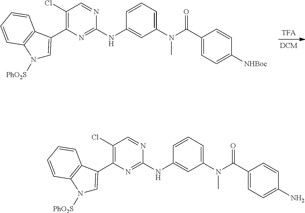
C1(Cl)=C(C2=CN([PhO2S])C3=C2C=CC=C3)N=C(NC2=CC(N(C)C(=O)C3=CC=C([NHBoc])C=C3)=CC=C2)N=C1.C1(Cl)=C(C2=CN([PhO2S])C3=C2C=CC=C3)N=C(NC2=CC(N(C)C(=O)C3=CC=C(N)C=C3)=CC=C2)N=C1
